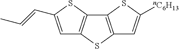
C1=C(C=CC)SC2=C1SC1=C2SC([nC6H13])=C1
